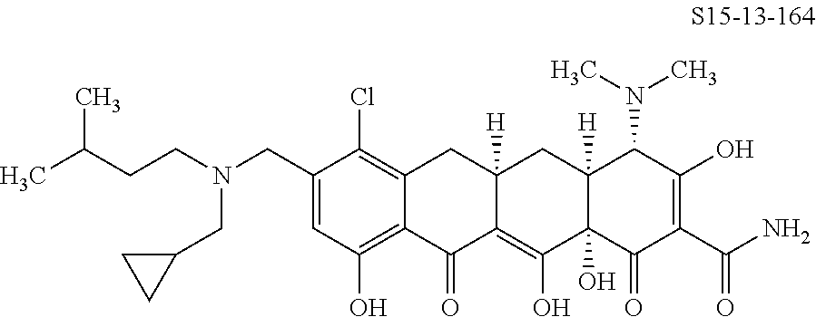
C1(CN(CCC(C)C)CC2CC2)=CC(O)=C2C(=C1Cl)CC1([H])C(=C(O)C3(O)C([H])(C1)C(N(C)C)C(O)=C(C(N)=O)C3=O)C2=O
